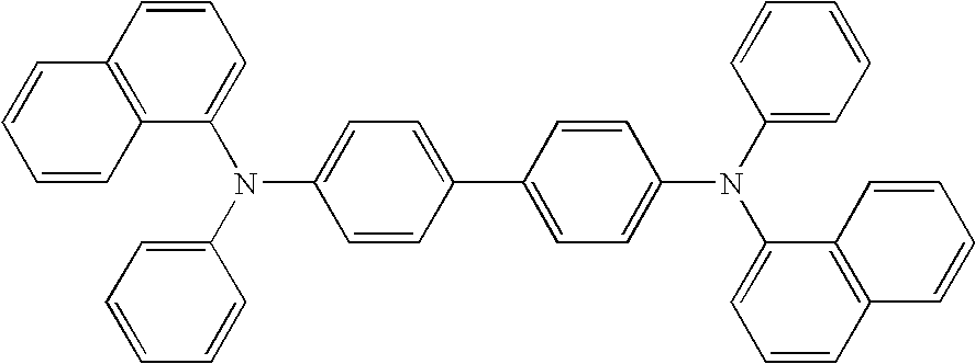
N(C1=CC=C(C2=CC=C(N(C3=CC=CC=C3)C3=CC=CC4=C3C=CC=C4)C=C2)C=C1)(C1=CC=CC=C1)C1=CC=CC2=C1C=CC=C2
